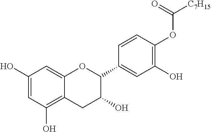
C1=C(O)C=C2C(=C1O)CC(O)C(C1=CC(O)=C(OC([C7H15])=O)C=C1)O2
